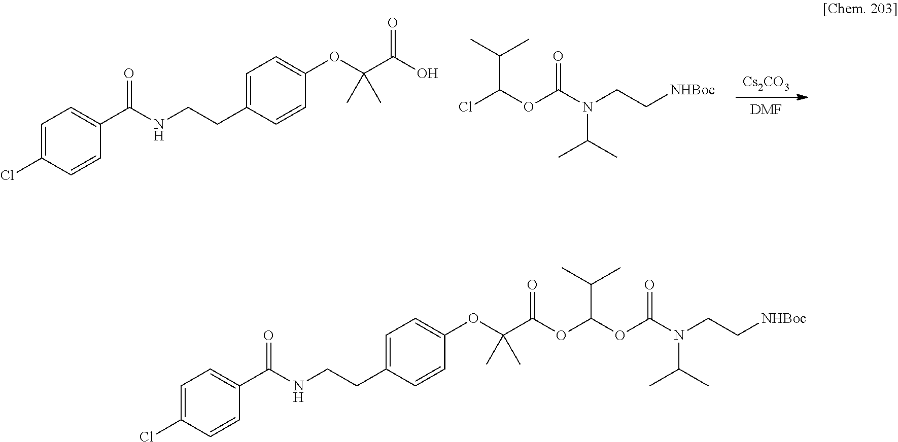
[Cs2CO3].[DMF].C1=C(Cl)C=CC(C(NCCC2=CC=C(OC(C(O)=O)(C)C)C=C2)=O)=C1.ClC(OC(N(CC[NHBoc])C(C)C)=O)C(C)C.C1=C(Cl)C=CC(C(NCCC2=CC=C(OC(C(=O)OC(OC(N(CC[NHBoc])C(C)C)=O)C(C)C)(C)C)C=C2)=O)=C1
